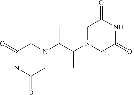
C1(=O)NC(=O)CN(C(C(C)N2CC(=O)NC(=O)C2)C)C1
